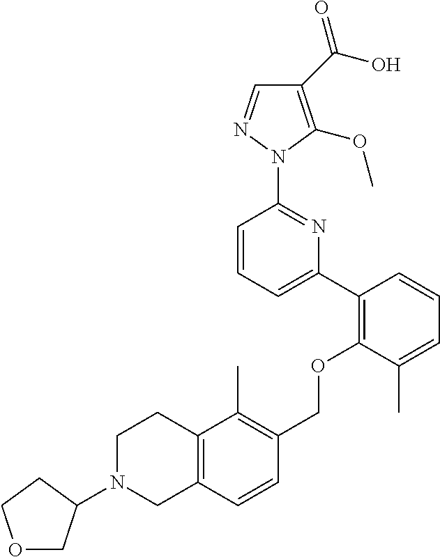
C1(C(O)=O)=C(OC)N(C2=NC(C3=C(OCC4=C(C)C5=C(C=C4)CN(C4COCC4)CC5)C(C)=CC=C3)=CC=C2)N=C1
